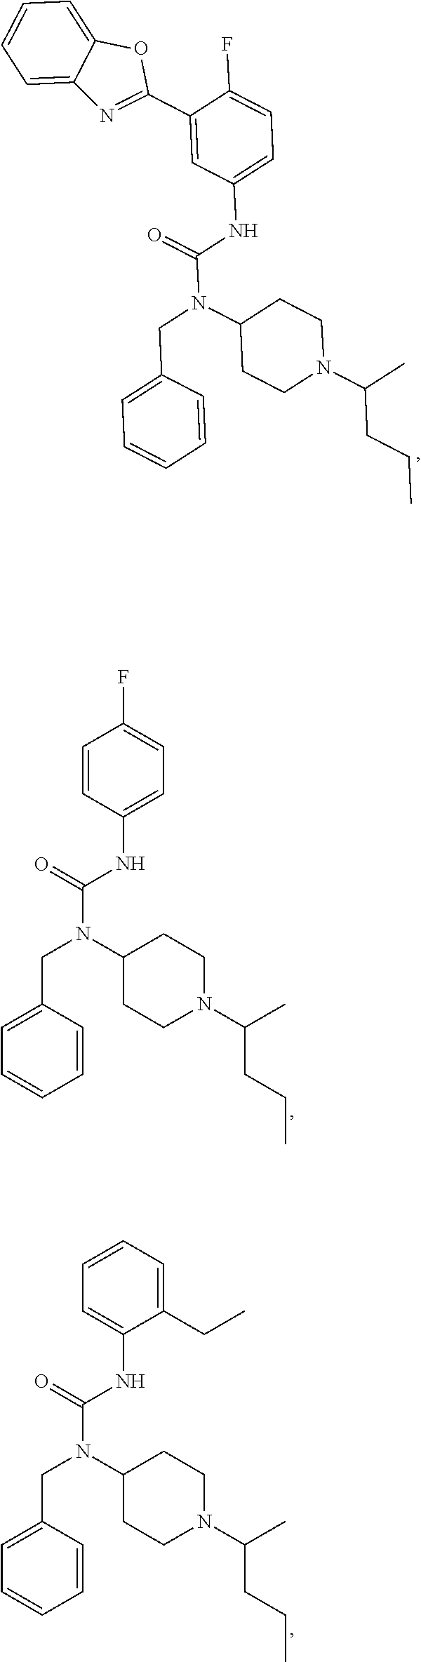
C(N(C(NC1=CC=C(F)C(C2=NC3=CC=CC=C3O2)=C1)=O)C1CCN(C(CCC)C)CC1)C1=CC=CC=C1.C(N(C(NC1=CC=C(F)C=C1)=O)C1CCN(C(CCC)C)CC1)C1=CC=CC=C1.C(N(C(NC1=CC=CC=C1CC)=O)C1CCN(C(CCC)C)CC1)C1=CC=CC=C1
